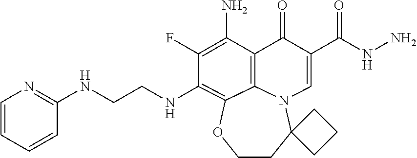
C(NC1=C2C3=C(C(N)=C1F)C(=O)C(C(=O)NN)=CN3C1(CCO2)CCC1)CNC1=NC=CC=C1
